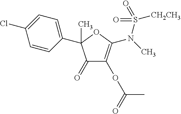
C1(=O)C(OC(C)=O)=C(N(C)S([CH2CH3])(=O)=O)OC1(C1=CC=C(Cl)C=C1)C
